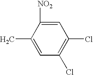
C1(C)=CC(Cl)=C(Cl)C=C1[NO2]
